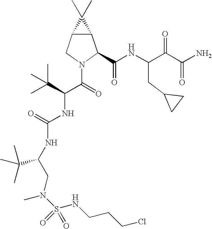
N(C(NC(C(=O)N1C(C(NC(C(C(N)=O)=O)CC2CC2)=O)C2C(C1)C2(C)C)C(C)(C)C)=O)C(CN(C)S(=O)(NCCCCl)=O)C(C)(C)C
